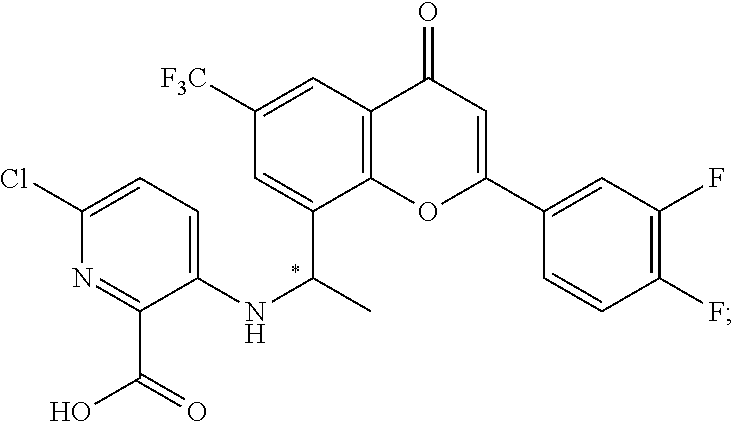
C12=C(OC(C3=CC(F)=C(F)C=C3)=CC1=O)C(C(C)NC1=CC=C(Cl)N=C1C(=O)O)=CC([F3C])=C2
